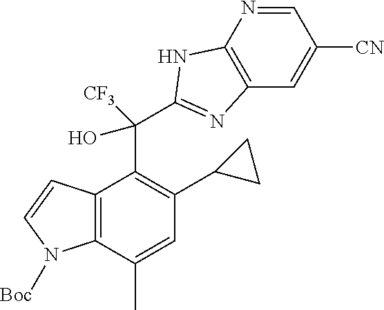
C12=C(C(C)=CC(C3CC3)=C1C(O)(C1=NC3=C(N=CC([CN])=C3)N1)[CF3])N([Boc])C=C2
